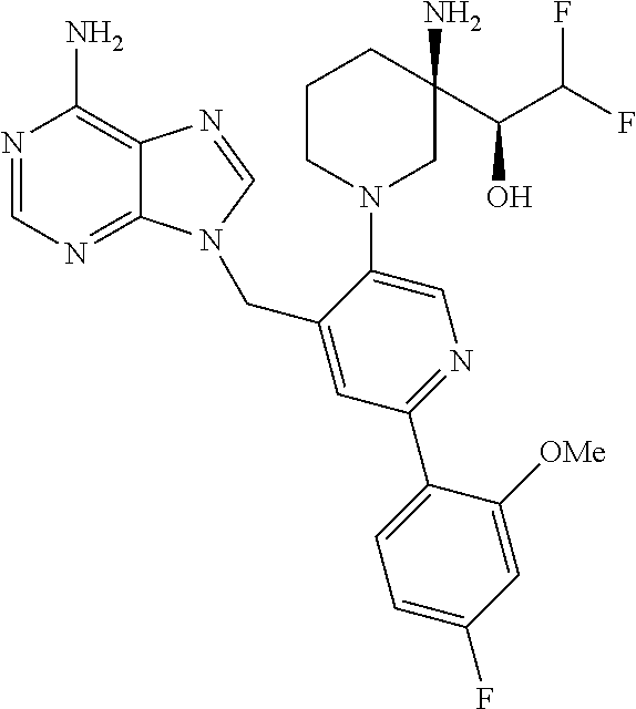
C1=NC(N)=C2C(=N1)N(CC1=CC(C3=CC=C(F)C=C3[OMe])=NC=C1N1CC(N)(C(O)C(F)F)CCC1)C=N2
